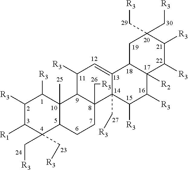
C1([R3])C([R1])C(C[R3])(C[R3])C2C(C)(C1[R3])C1C(C[R3])(CC2)C2(C[R3])C(=CC1[R3])C1C([R2])(C([R3])C2[R3])C([R3])C([R3])C(C[R3])(C[R3])C1
